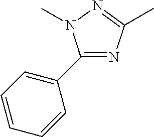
C1(C2=CC=CC=C2)=NC(C)=NN1C
